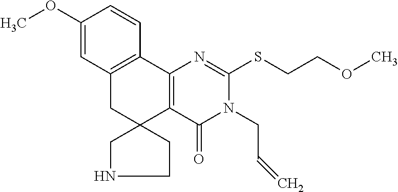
C1(OC)=CC2=C(C=C1)C1=C(C3(C2)CNCC3)C(=O)N(CC=C)C(SCCOC)=N1
